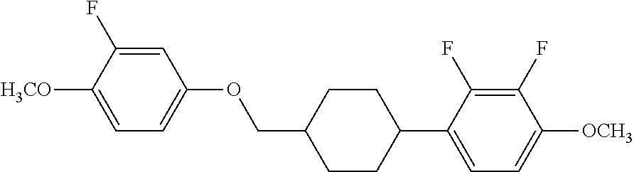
C1=C(F)C([H3CO])=CC=C1OCC1CCC(C2=CC=C([OCH3])C(F)=C2F)CC1
